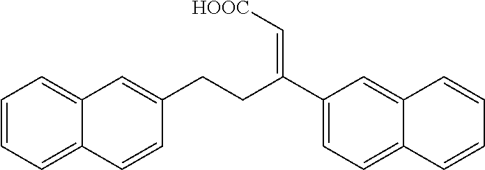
C1=CC=C2C(=C1)C=C(CCC(C1=CC=C3C(=C1)C=CC=C3)=C[HOOC])C=C2
